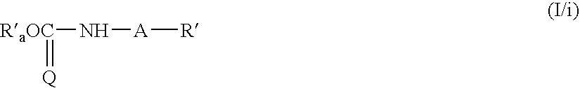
[RaOC](N[A][R])=[Q]
